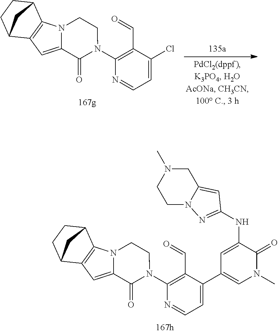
ClC1=CC=NC(N2C(=O)C3=CC4=C(N3CC2)C2CCC4C2)=C1C=O.N(C1=CC(C2=CC=NC(N3C(=O)C4=CC5=C(N4CC3)C3CCC5C3)=C2C=O)=CN(C)C1=O)C1=NN2CCN(C)CC2=C1
